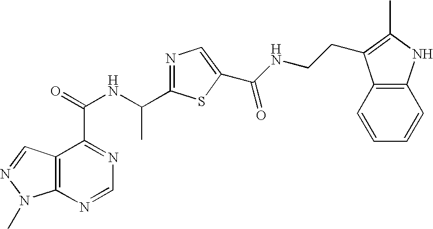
C12=C(N=CN=C1C(=O)NC(C1=NC=C(C(NCCC3=C(C)NC4=C3C=CC=C4)=O)S1)C)N(C)N=C2
